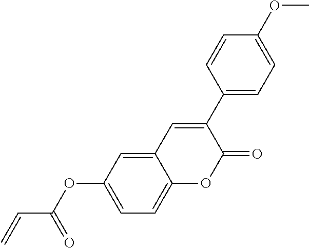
C12=CC(OC(C=C)=O)=CC=C1OC(=O)C(C1=CC=C(OC)C=C1)=C2
